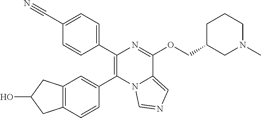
C1(C2=CC=C(C#N)C=C2)=C(C2=CC3=C(C=C2)CC(O)C3)N2C(=CN=C2)C(OCC2CCCN(C)C2)=N1
